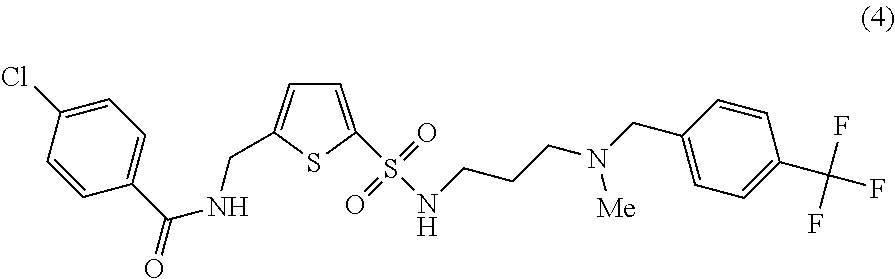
C1=C(Cl)C=CC(C(NCC2=CC=C(S(NCCCN(CC3=CC=C(C(F)(F)F)C=C3)[Me])(=O)=O)S2)=O)=C1
